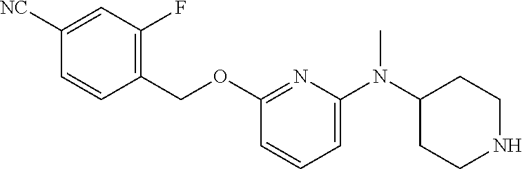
C1([NC])=CC(F)=C(COC2=NC(N(C3CCNCC3)C)=CC=C2)C=C1
